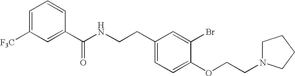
C1(C(NCCC2=CC=C(OCCN3CCCC3)C(Br)=C2)=O)=CC([F3C])=CC=C1
